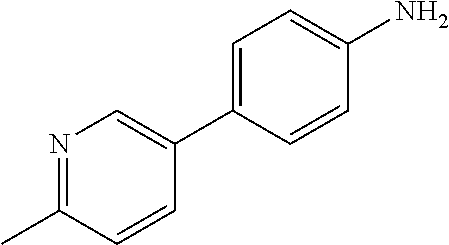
NC1=CC=C(C2=CN=C(C)C=C2)C=C1
